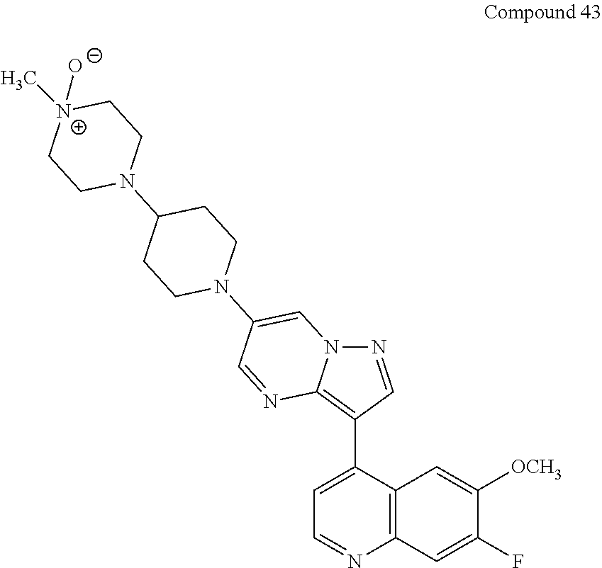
C1(N2CCC(N3CC[N+]([O-])(C)CC3)CC2)=CN2N=CC(C3=CC=NC4=C3C=C([OCH3])C(F)=C4)=C2N=C1
